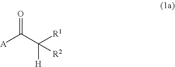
[A]C(C([R1])([H])[R2])=O
